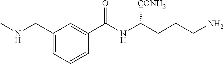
CNCC1=CC=CC(C(NC(CCCN)[CONH2])=O)=C1
